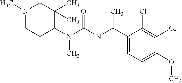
N1(C)CCC(N(C(=O)NC(C2=CC=C(OC)C(Cl)=C2Cl)C)C)C(C)(C)C1
